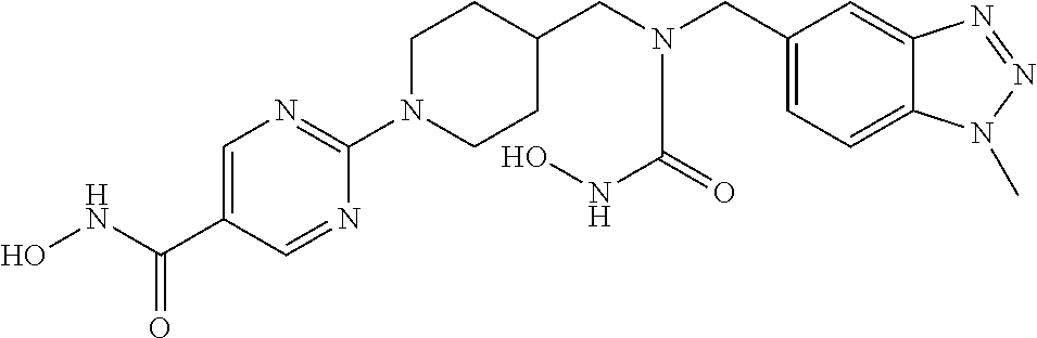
N1=CC(C(NO)=O)=CN=C1N1CCC(CN(CC2=CC=C3C(=C2)N=NN3C)C(NO)=O)CC1
